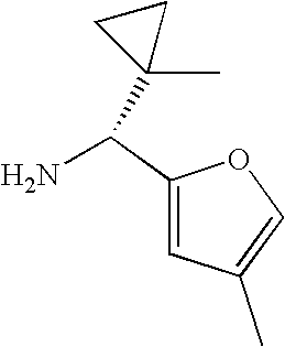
C1(C(N)C2(C)CC2)=CC(C)=CO1
